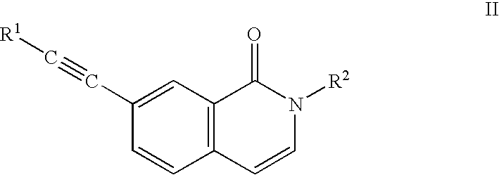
C1(C#C[R1])=CC2=C(C=C1)C=CN([R2])C2=O
